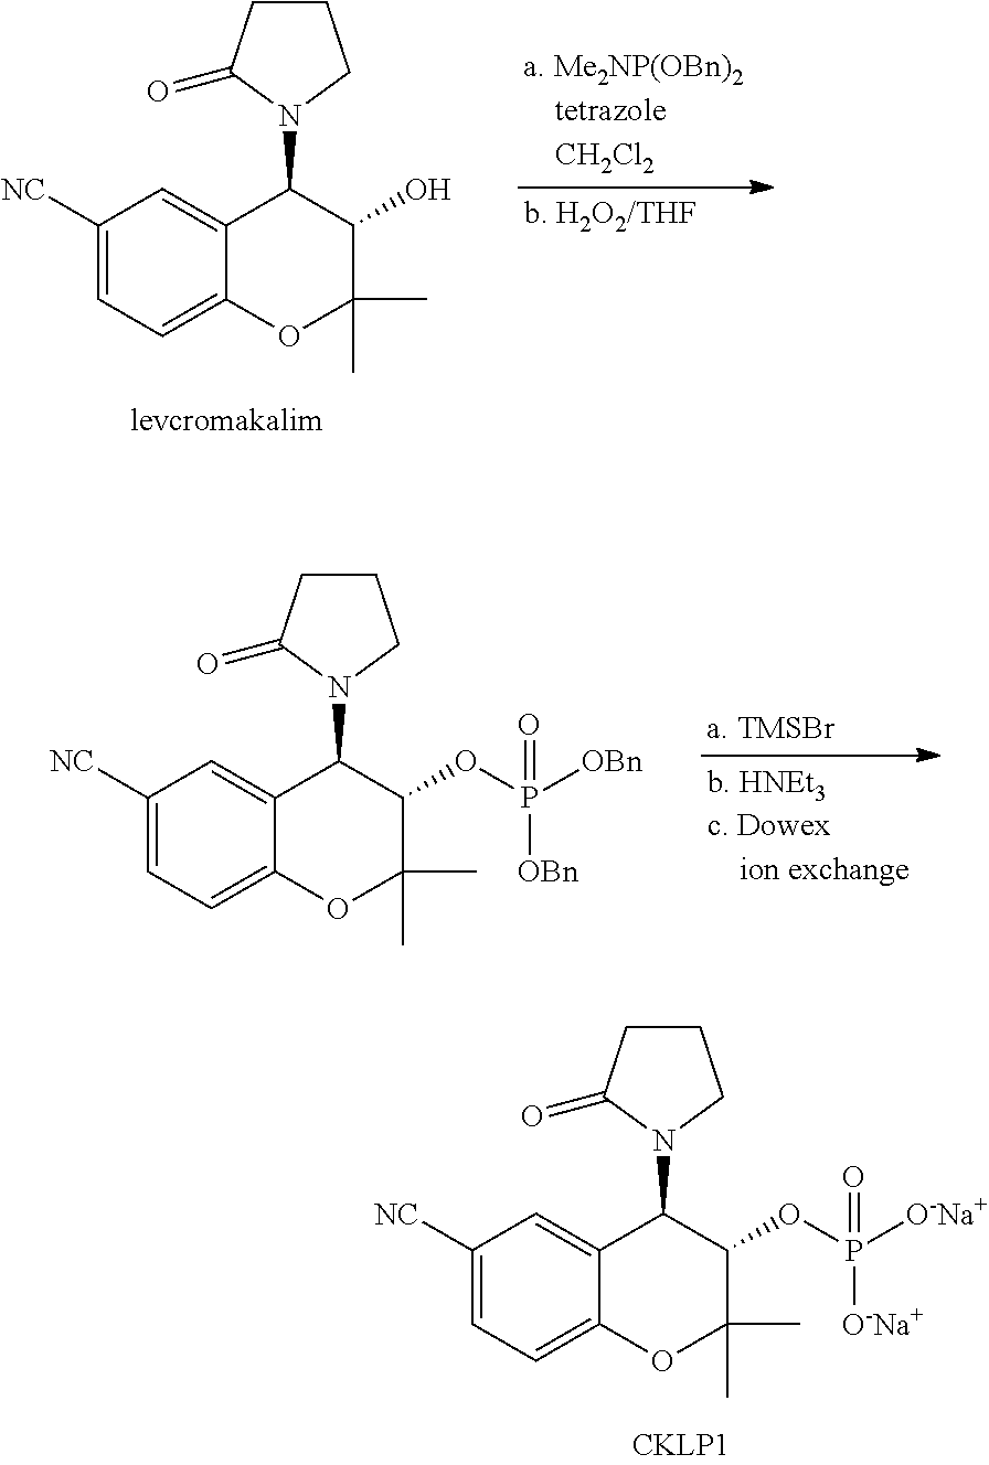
C1([NC])=CC=C2C(=C1)C(N1CCCC1=O)C(O)C(C)(C)O2.C1([NC])=CC=C2C(=C1)C(N1CCCC1=O)C(OP([OBn])([OBn])=O)C(C)(C)O2.C1([NC])=CC=C2C(=C1)C(N1CCCC1=O)C(OP([O-Na+])([O-Na+])=O)C(C)(C)O2
